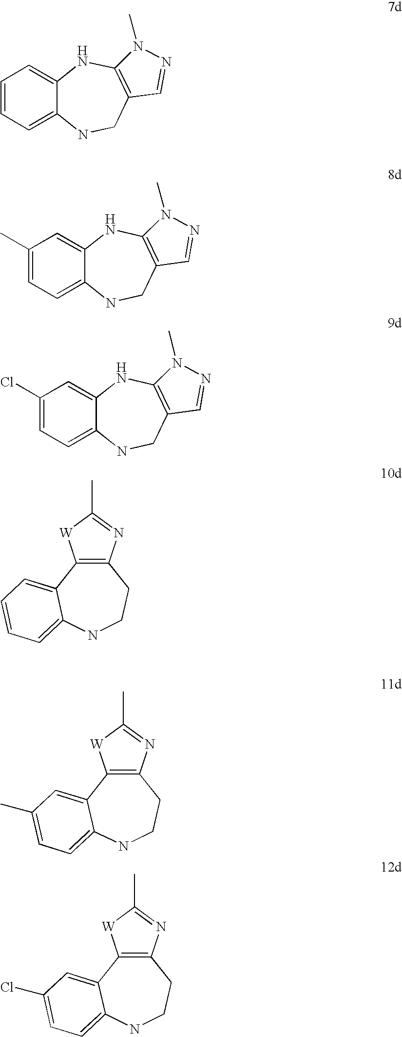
C1=CC=C2C(=C1)NC1=C(CN2)C=NN1C.C1(C)=CC=C2C(=C1)NC1=C(CN2)C=NN1C.C1(Cl)=CC=C2C(=C1)NC1=C(CN2)C=NN1C.C12=C(N=C(C)[W]1)CCNC1=CC=CC=C21.C12=C(N=C(C)[W]1)CCNC1=CC=C(C)C=C21.C12=C(N=C(C)[W]1)CCNC1=CC=C(Cl)C=C21
